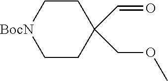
C1[BocN]CCC(COC)(C=O)C1
